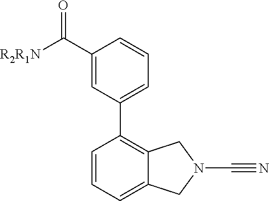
C1(C([R2R1N])=O)=CC(C2=C3C(=CC=C2)CN(C#N)C3)=CC=C1
